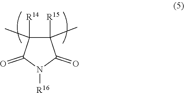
C1([R15])(C)C([R14])(C)C(=O)N([R16])C1=O
